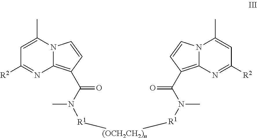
N12C(=C(C(N(C)[R1][(OCH2CH2)n][R1]N(C(C3=C4N(C=C3)C(C)=CC([R2])=N4)=O)C)=O)C=C1)N=C([R2])C=C2C
